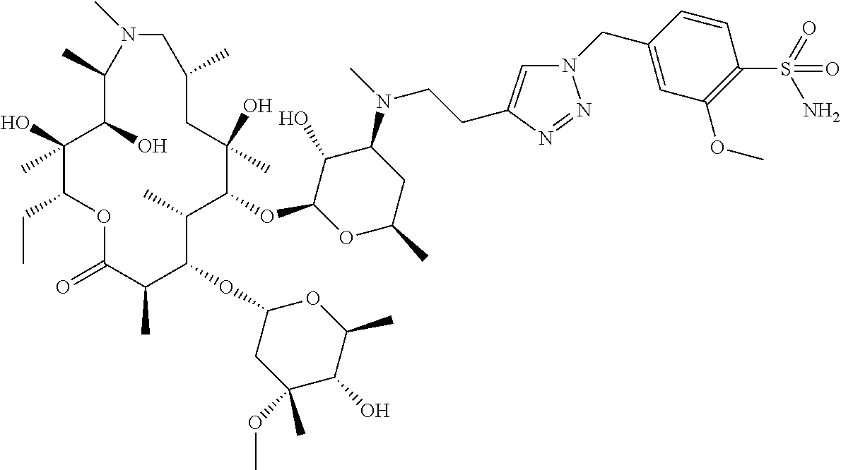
C1(O)C(OC2C(C)C(OC3CC(OC)(C)C(O)C(C)O3)C(C)C(=O)OC(CC)C(O)(C)C(O)C(C)N(C)CC(C)CC2(O)C)OC(C)CC1N(C)CCC1=CN(CC2=CC(OC)=C(S(N)(=O)=O)C=C2)N=N1
